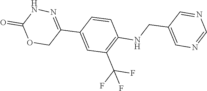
O1CC(C2=CC(C(F)(F)F)=C(NCC3=CN=CN=C3)C=C2)=NNC1=O
